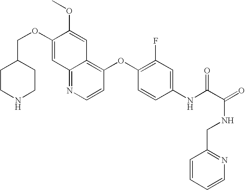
C(OC1=CC2=NC=CC(OC3=C(F)C=C(NC(C(NCC4=NC=CC=C4)=O)=O)C=C3)=C2C=C1OC)C1CCNCC1
